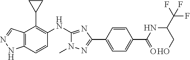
C12=C(C=CC(NC3=NC(C4=CC=C(C(=O)NC(CO)C(F)(F)F)C=C4)=NN3C)=C1C1CC1)NN=C2
